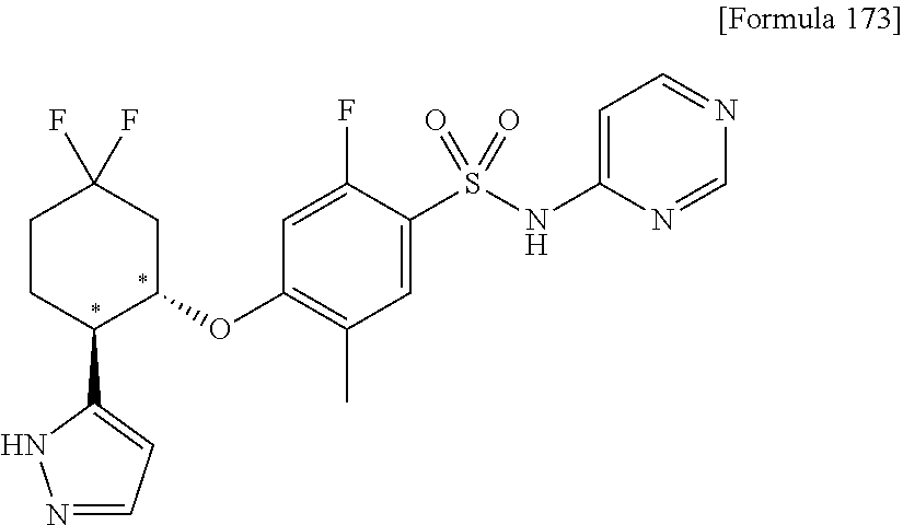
C1(OC2CC(F)(F)CCC2C2=CC=NN2)=C(C)C=C(S(NC2=CC=NC=N2)(=O)=O)C(F)=C1
